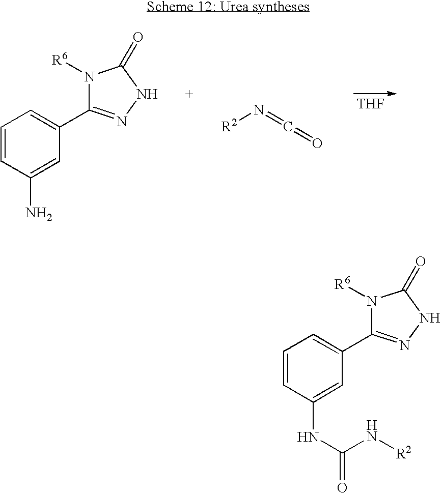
[THF].C1=CC(N)=CC(C2=NNC(=O)N2[R6])=C1.[R2]N=C=O.C1=CC(NC(N[R2])=O)=CC(C2=NNC(=O)N2[R6])=C1
